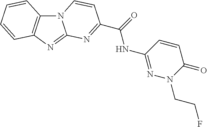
N12C3=C(N=C1N=C(C(=O)NC1=NN(CCF)C(=O)C=C1)C=C2)C=CC=C3
